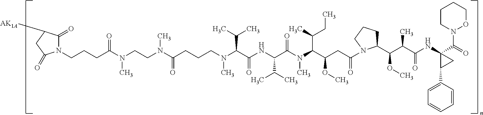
C(CCC(=O)N(C)CCN(C(=O)CCCN(C)C(C(=O)NC(C(C)C)C(N(C(C(OC)CC(=O)N1C(C(C(C)C(=O)NC2(C(=O)N3CCCCO3)C(C3=CC=CC=C3)C2)OC)CCC1)C(C)CC)C)=O)C(C)C)C)N1C(=O)C([AK1A])CC1=O
